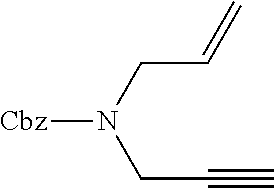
[Cbz]N(CC=C)CC#C
